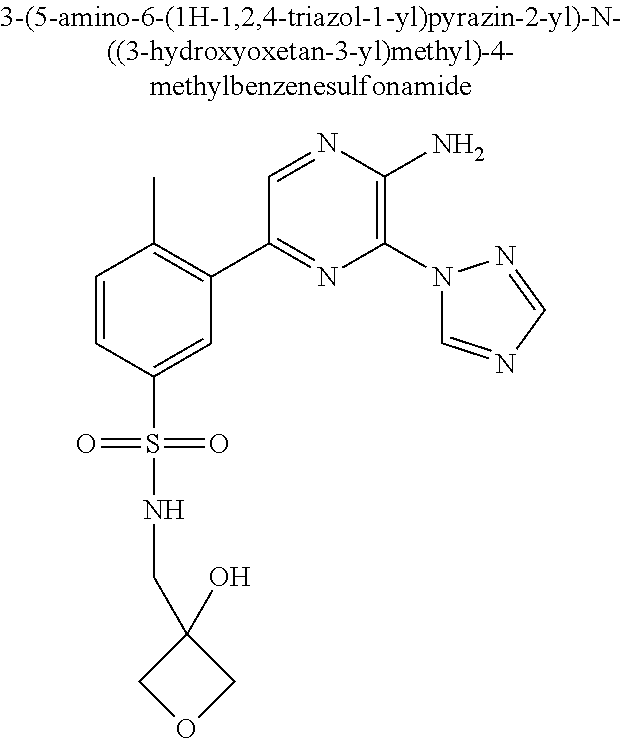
C1=CC(S(=O)(=O)NCC2(O)COC2)=CC(C2=NC(N3C=NC=N3)=C(N)N=C2)=C1C
